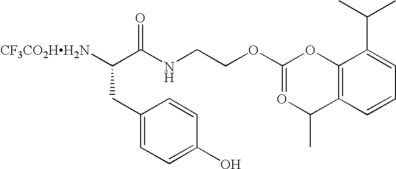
[CF3CO2HH2N]C(C(NCCOC1=OC(C)C2=C(O1)C(C(C)C)=CC=C2)=O)CC1=CC=C(O)C=C1
